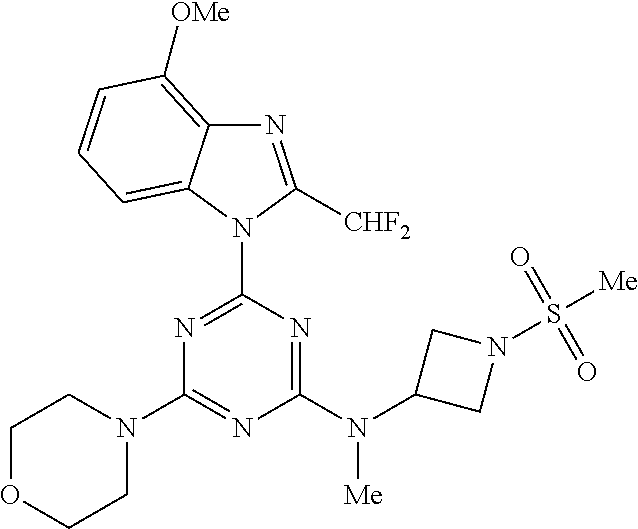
N1=C([CHF2])N(C2=NC(N3CCOCC3)=NC(N(C3CN(S([Me])(=O)=O)C3)[Me])=N2)C2=CC=CC([OMe])=C12
